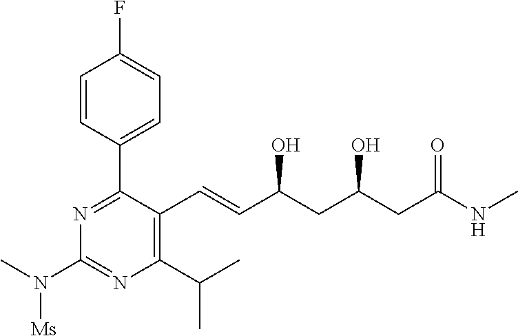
C1=CC(C2=NC(N(C)[Ms])=NC(C(C)C)=C2C=CC(CC(O)CC(NC)=O)O)=CC=C1F
